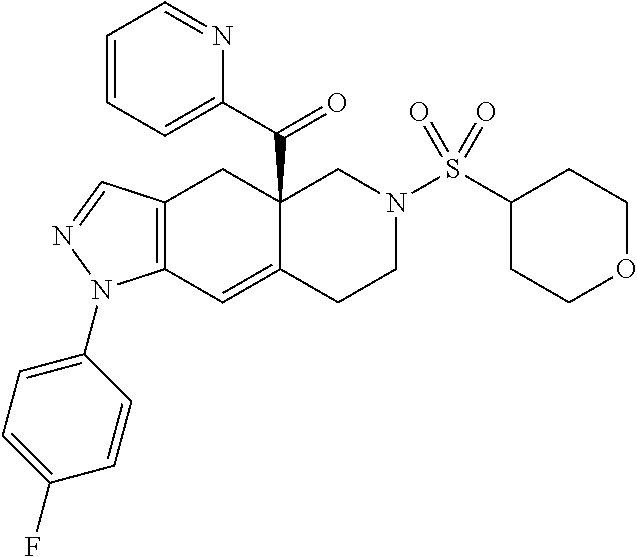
C12(C(=O)C3=CC=CC=N3)C(=CC3=C(C1)C=NN3C1=CC=C(F)C=C1)CCN(S(C1CCOCC1)(=O)=O)C2
